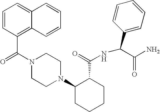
C(N1CCN(C2CCCCC2C(=O)NC(C2=CC=CC=C2)C(N)=O)CC1)(=O)C1=C2C(=CC=C1)C=CC=C2
